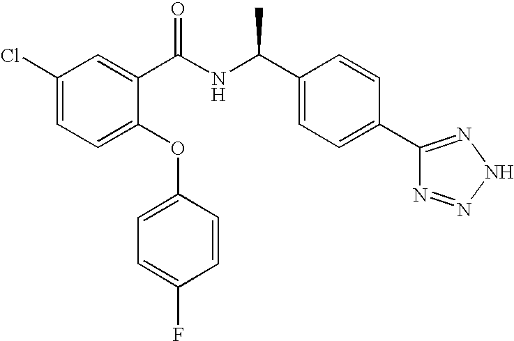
C1(Cl)=CC=C(OC2=CC=C(F)C=C2)C(C(NC(C2=CC=C(C3=NNN=N3)C=C2)C)=O)=C1
